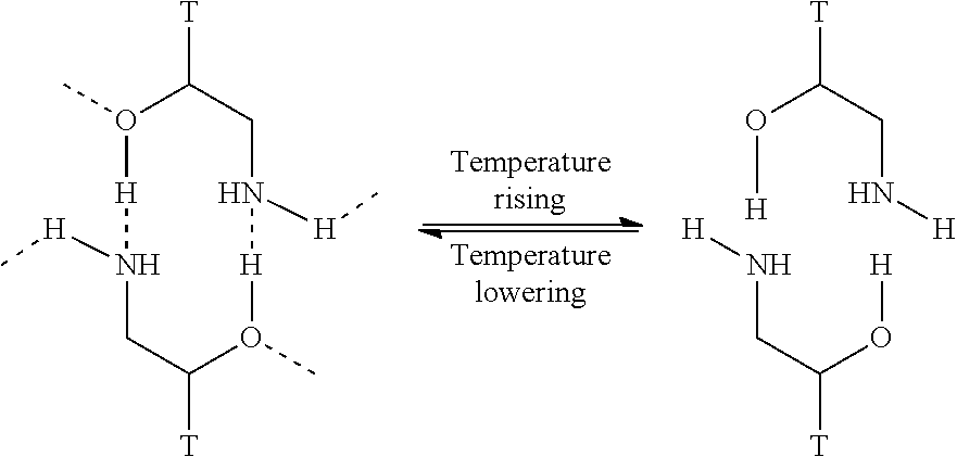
O(C(CN[H])[T])[H].C(C(O[H])[T])N[H].O1(C)[H]N([H]C)CC([T])O(C)[H]N([H]C)CC1[T]
